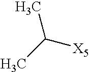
CC([X5])C
